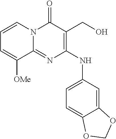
C12=CC(NC3=C(CO)C(=O)N4C(=N3)C([OMe])=CC=C4)=CC=C1OCO2
